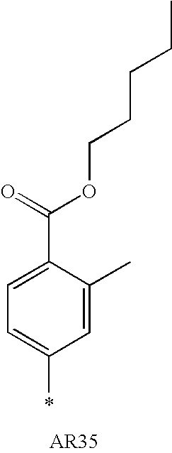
C1=C(C(=O)OCCCCC)C(C)=CC(*)=C1
